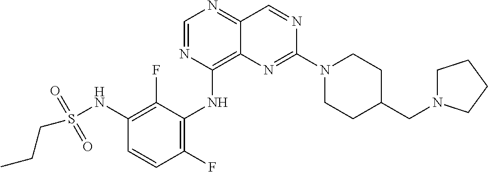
C1=NC(NC2=C(F)C=CC(NS(CCC)(=O)=O)=C2F)=C2C(=N1)C=NC(N1CCC(CN3CCCC3)CC1)=N2
